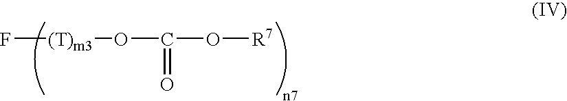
F[(T)m3]OC(=O)O[R7]
